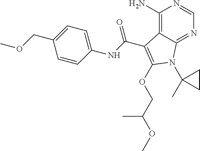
C1(N)=C2C(=NC=N1)N(C1(C)CC1)C(OCC(OC)C)=C2C(NC1=CC=C(COC)C=C1)=O
